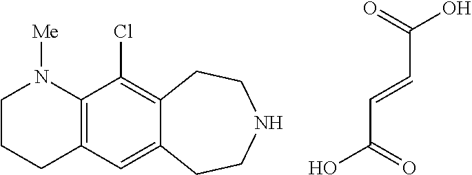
OC(=O)C=CC(O)=O.C1CCC2=C(N1[Me])C(Cl)=C1C(=C2)CCNCC1
